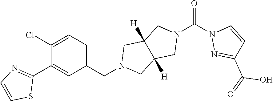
C1(Cl)=CC=C(CN2CC3([H])C([H])(C2)CN(C(N2N=C(C(=O)O)C=C2)=O)C3)C=C1C1=NC=CS1
